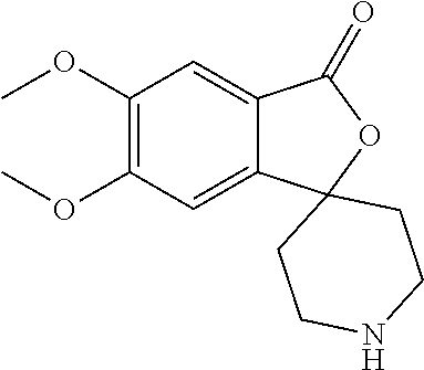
COC1=C(OC)C=C2C(=C1)C(=O)OC21CCNCC1
